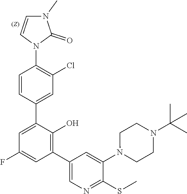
C1(C2=C(O)C(C3=CC(Cl)=C(N4C(=O)N(C)C=C4)C=C3)=CC(F)=C2)=CN=C(SC)C(N2CCN(C(C)(C)C)CC2)=C1
